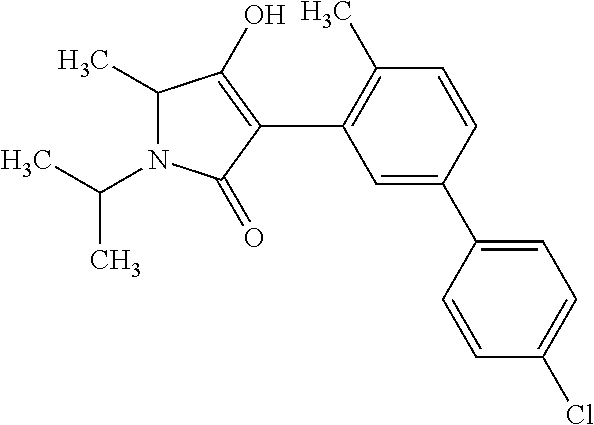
N1(C(C)C)C(C)C(O)=C(C2=C(C)C=CC(C3=CC=C(Cl)C=C3)=C2)C1=O
